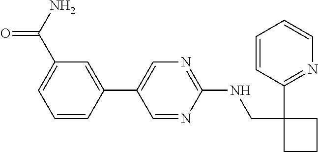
C1(C2=CC(C(=O)N)=CC=C2)=CN=C(NCC2(C3=NC=CC=C3)CCC2)N=C1
